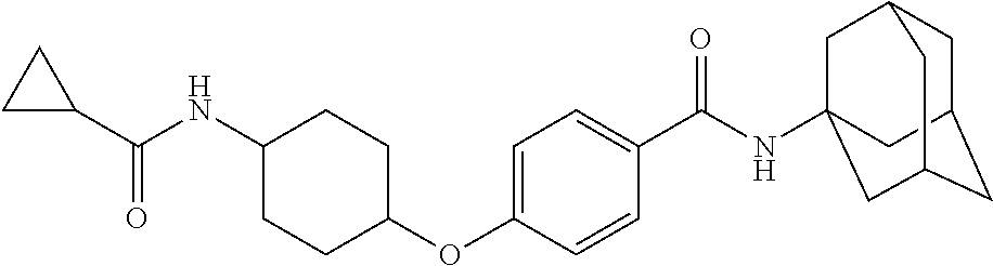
C1C(C(NC2CCC(OC3=CC=C(C(NC45CC6CC(CC(C4)C6)C5)=O)C=C3)CC2)=O)C1
